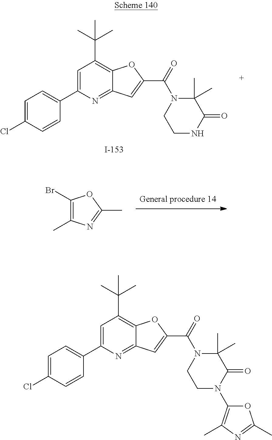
C1=C(C2=CC=C(Cl)C=C2)N=C2C(=C1C(C)(C)C)OC(C(N1CCNC(=O)C1(C)C)=O)=C2.C1(Br)=C(C)N=C(C)O1.C1=C(C2=CC=C(Cl)C=C2)N=C2C(=C1C(C)(C)C)OC(C(N1CCN(C3=C(C)N=C(C)O3)C(=O)C1(C)C)=O)=C2
